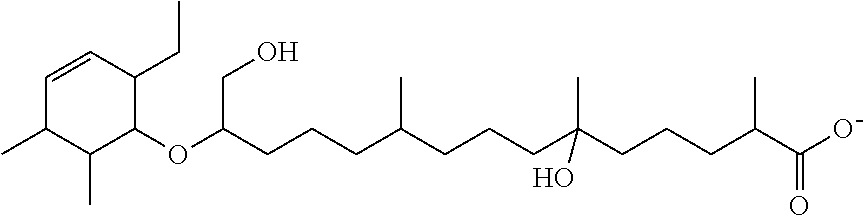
C(C(CCCC(C)C(O)=O)(C)O)CCC(CCCC(CO)OC1C(CC)C=CC(C)C1C)C
